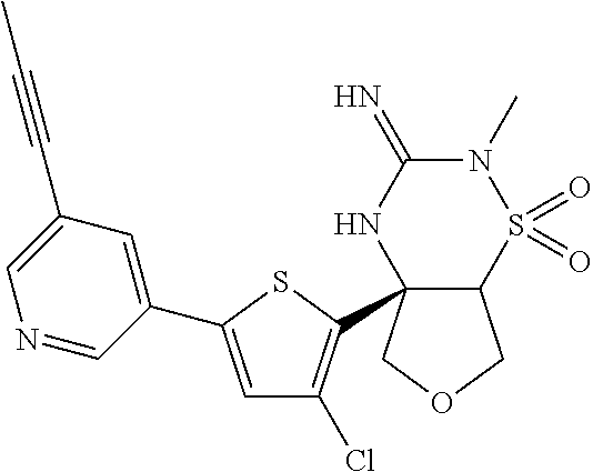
C12C(C3=C(Cl)C=C(C4=CC(C#CC)=CN=C4)S3)(COC1)NC(=N)N(C)S2(=O)=O
